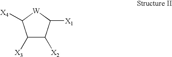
C1([X3])C([X2])C([X1])[W]C1[X4]
